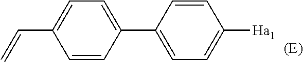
C1=CC(C2=CC=C([Ha1])C=C2)=CC=C1C=C
